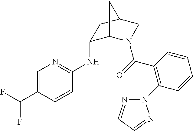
C1(NC2=NC=C(C(F)F)C=C2)C2N(C(=O)C3=C(N4N=CC=N4)C=CC=C3)CC(C1)C2
